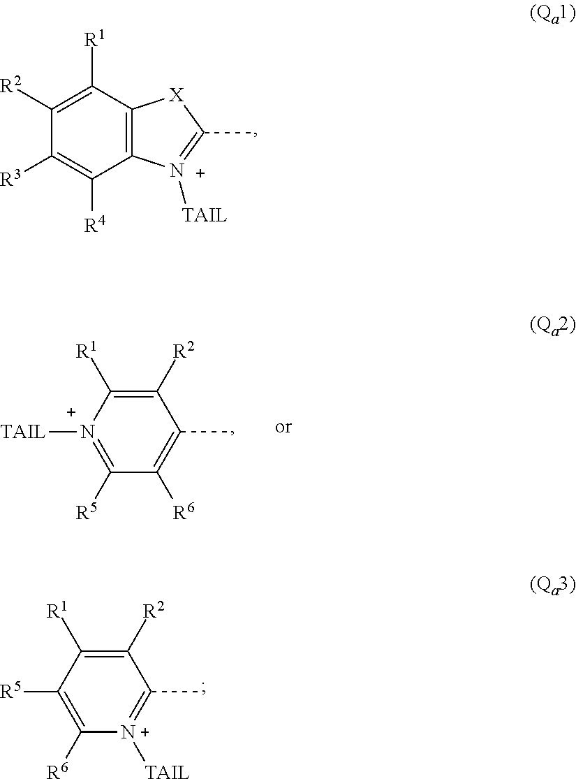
C1([R2])=C([R1])C2=C(C([R4])=C1[R3])[N+]([TAIL])=C(C)[X]2.C1([R2])=C([R1])C([R5])=C([R6])[N+]([TAIL])=C1C.C1([R2])=C([R1])[N+]([TAIL])=C([R5])C([R6])=C1C
